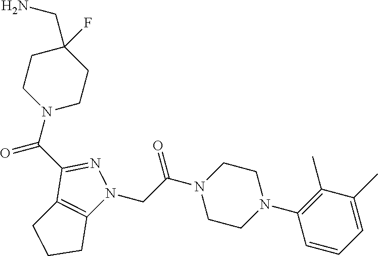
C(C(N1CCN(C2=C(C)C(C)=CC=C2)CC1)=O)N1C2=C(C(C(N3CCC(F)(CN)CC3)=O)=N1)CCC2
